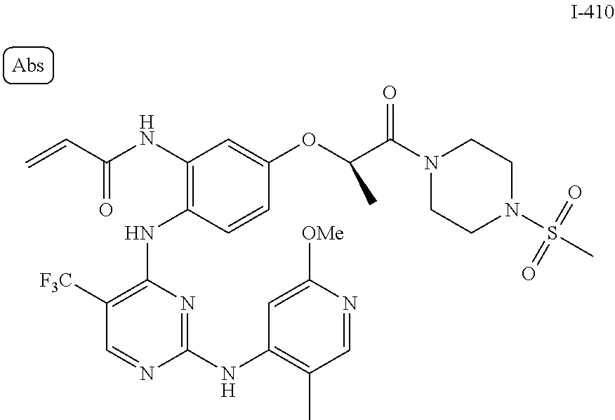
C1([F3C])=C(NC2=C(NC(C=C)=O)C=C(OC(C(=O)N3CCN(S(C)(=O)=O)CC3)C)C=C2)N=C(NC2=C(C)C=NC([OMe])=C2)N=C1
